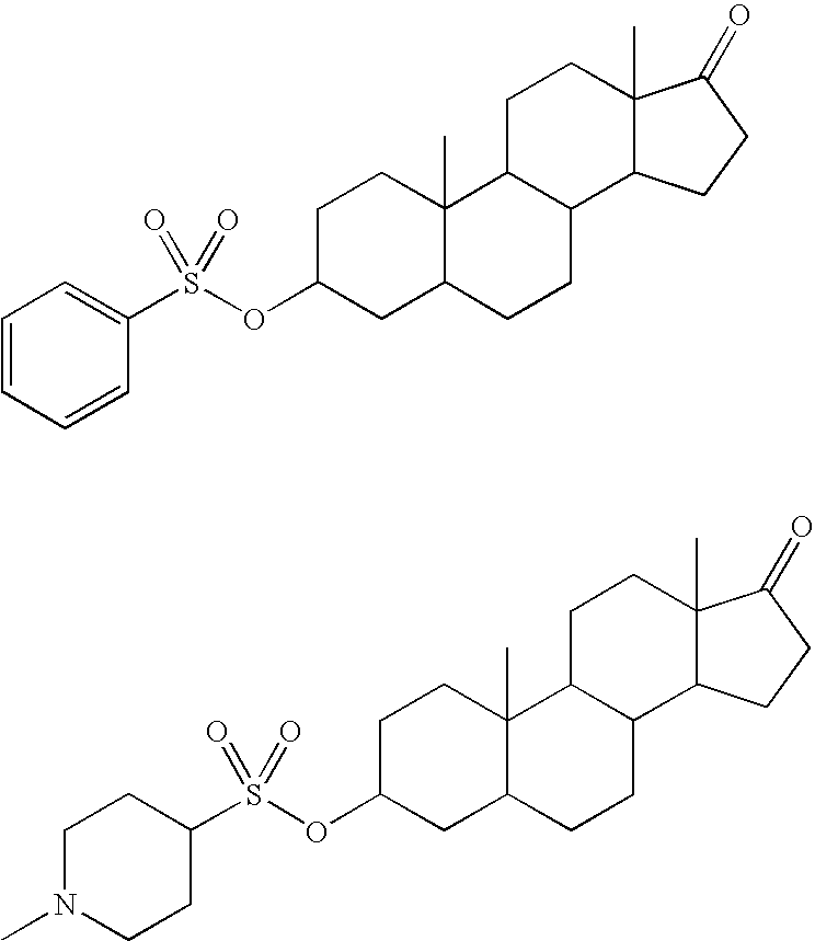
C1C(OS(C2=CC=CC=C2)(=O)=O)CC2C(C)(C1)C1C(CC2)C2C(C)(CC1)C(=O)CC2.C1C(OS(C2CCN(C)CC2)(=O)=O)CC2C(C)(C1)C1C(CC2)C2C(C)(CC1)C(=O)CC2
